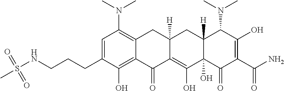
C1=C(CCCNS(C)(=O)=O)C(O)=C2C(=C1N(C)C)CC1([H])C(=C(O)C3(O)C([H])(C1)C(N(C)C)C(O)=C(C(N)=O)C3=O)C2=O
